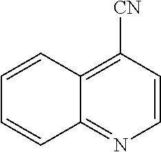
C1=CC([CN])=C2C(=N1)C=CC=C2
